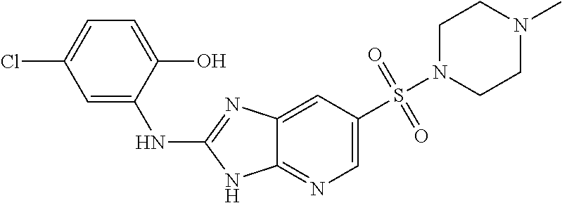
C1=C2C(=NC=C1S(N1CCN(C)CC1)(=O)=O)NC(NC1=CC(Cl)=CC=C1O)=N2
